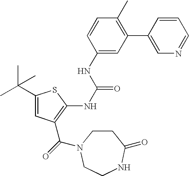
C1(C(C)(C)C)=CC(C(=O)N2CCC(=O)NCC2)=C(NC(NC2=CC(C3=CN=CC=C3)=C(C)C=C2)=O)S1
